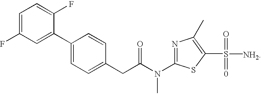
C1(F)=CC=C(F)C(C2=CC=C(CC(N(C)C3=NC(C)=C(S([NH2])(=O)=[0])S3)=O)C=C2)=C1
